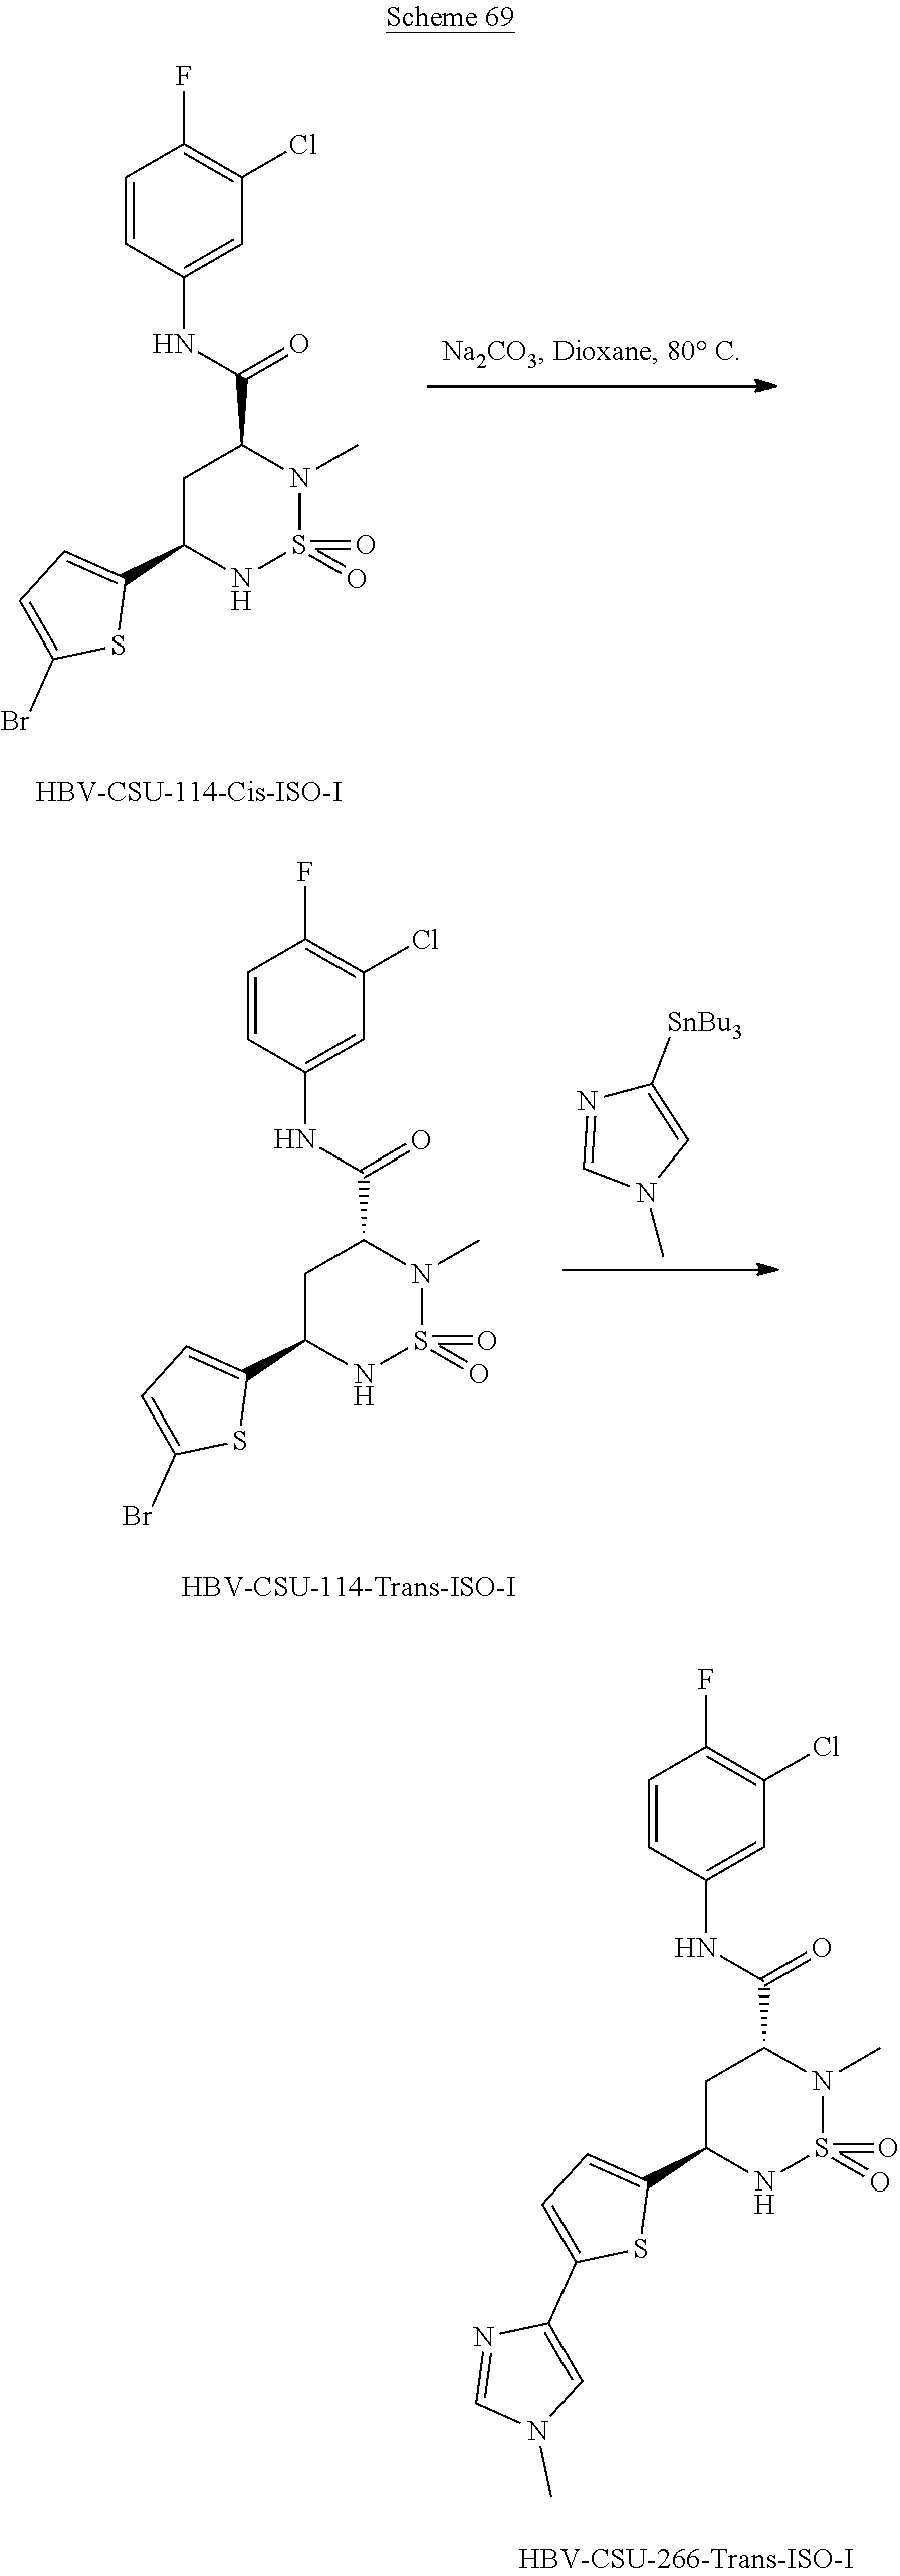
C1=CC(NC(=O)C2CC(C3=CC=C(Br)S3)NS(=O)(=O)N2C)=CC(Cl)=C1F.C1=CC(NC(=O)C2CC(C3=CC=C(Br)S3)NS(=O)(=O)N2C)=CC(Cl)=C1F.C1([SnBu3])=CN(C)C=N1.C1=CC(NC(=O)C2CC(C3=CC=C(C4=CN(C)C=N4)S3)NS(=O)(=O)N2C)=CC(Cl)=C1F
